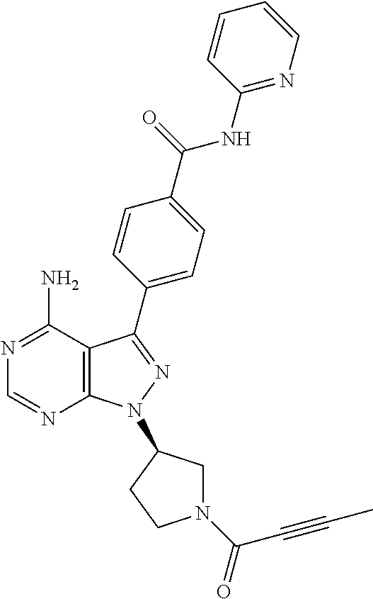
C12=C(C(N)=NC=N1)C(C1=CC=C(C(NC3=NC=CC=C3)=O)C=C1)=NN2C1CN(C(=O)C#CC)CC1
